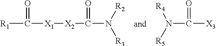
C([R1])([X1][X2]C(N([R2])[R3])=O)=O.C([X3])(=O)N([R5])[R4]
